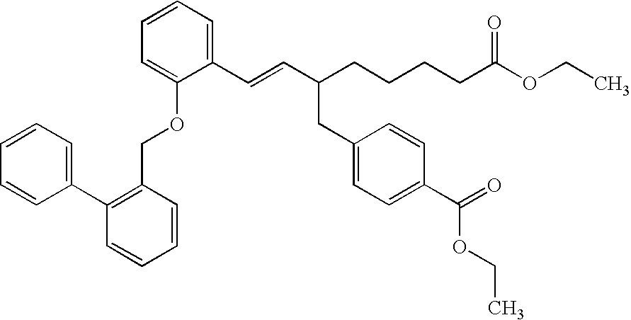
C1=CC=C(OCC2=C(C3=CC=CC=C3)C=CC=C2)C(C=CC(CC2=CC=C(C(OCC)=O)C=C2)CCCCC(OCC)=O)=C1
